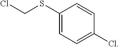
C1(SCCl)=CC=C(Cl)C=C1
